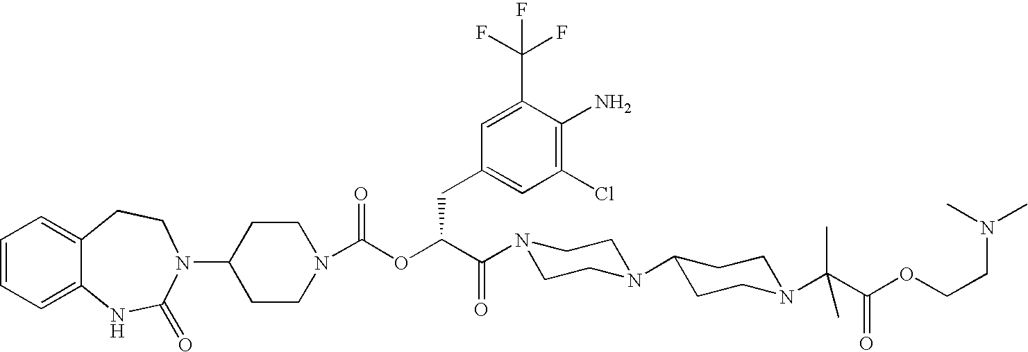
C1(N2C(=O)NC3=CC=CC=C3CC2)CCN(C(OC(C(N2CCN(C3CCN(C(C(OCCN(C)C)=O)(C)C)CC3)CC2)=O)CC2=CC(Cl)=C(N)C(C(F)(F)F)=C2)=O)CC1
